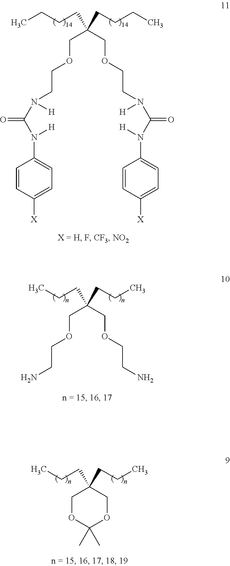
C1=CC([X])=CC=C1N(C(N([H])CCOCC(COCCN(C(N([H])C1=CC=C([X])C=C1)=O)[H])(CCCC)CCCC)=O)[H].NCCOCC(COCCN)(CCC)CCC.C1(C)(C)OCC(CCC)(CCC)CO1
